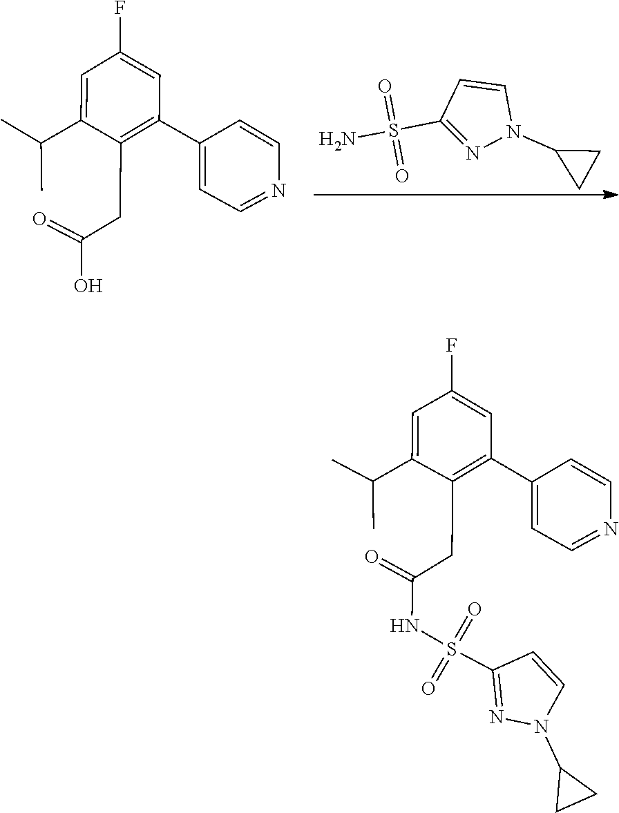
S(=O)(=O)(C1=NN(C2CC2)C=C1)N.C1=C(C(C)C)C(CC(=O)O)=C(C2=CC=NC=C2)C=C1F.S(=O)(NC(=O)CC1=C(C2=CC=NC=C2)C=C(F)C=C1C(C)C)(=O)C1=NN(C2CC2)C=C1
